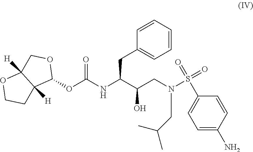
C1(OC(NC(CC2=CC=CC=C2)C(O)CN(CC(C)C)S(=O)(C2=CC=C(N)C=C2)=O)=O)OCC2([H])C1([H])CCO2
